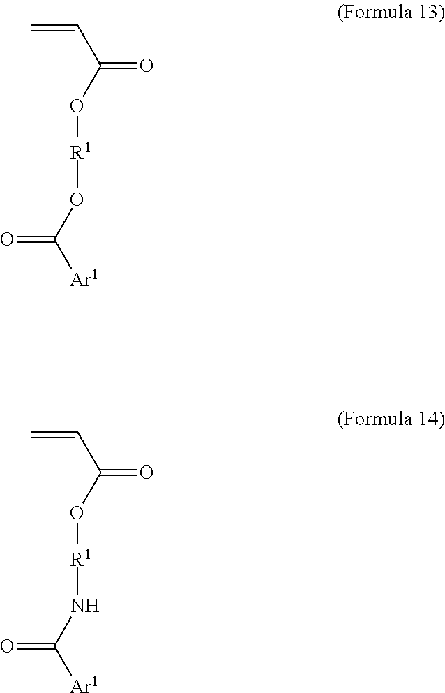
C=CC(=O)O[R1]OC([Ar1])=O.C=CC(=O)O[R1]NC([Ar1])=O
